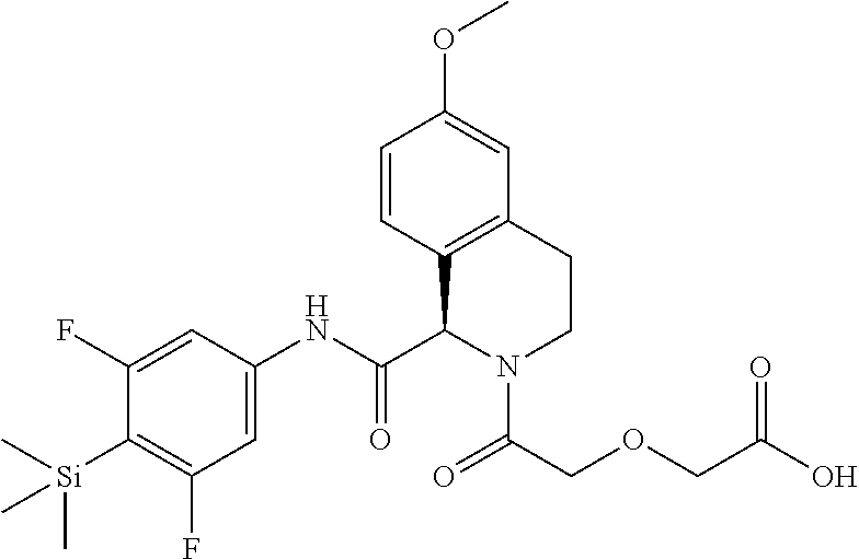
C1(F)=CC(NC(C2C3=C(CCN2C(=O)COCC(O)=O)C=C(OC)C=C3)=O)=CC(F)=C1[Si](C)(C)C
